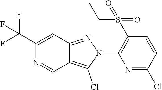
C1=CC(Cl)=NC(N2N=C3C(=C2Cl)C=NC(C(F)(F)F)=C3)=C1S(=O)(CC)=O
